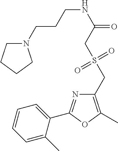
C1=CC=C(C)C(C2=NC(CS(CC(NCCCN3CCCC3)=O)(=O)=O)=C(C)O2)=C1
